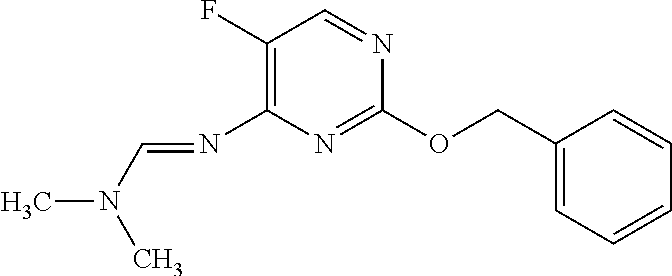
C1(F)=C(N=CN(C)C)N=C(OCC2=CC=CC=C2)N=C1
